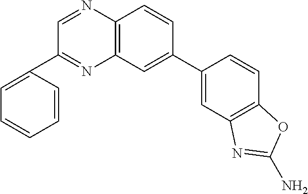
C12=C(C=C(C3=CC4=C(C=C3)OC(N)=N4)C=C1)N=C(C1=CC=CC=C1)C=N2
